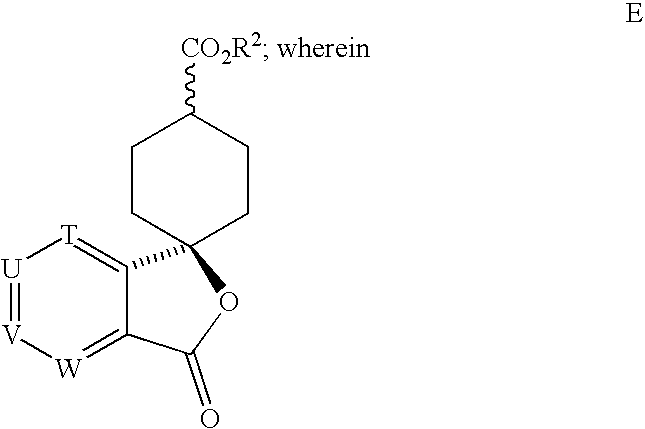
[U]1=[V][W]=C2C(=[T]1)C1(CCC([CO2R2])CC1)OC2=O
